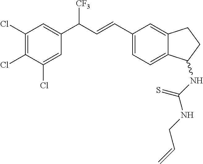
C1(Cl)=CC(C(C=CC2=CC=C3C(=C2)CCC3NC(NCC=C)=S)[CF3])=CC(Cl)=C1Cl
